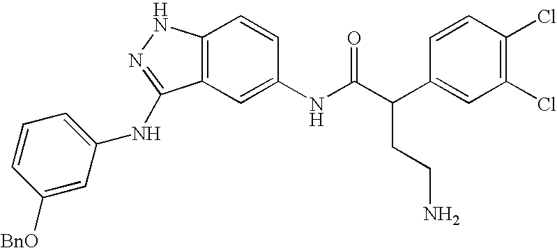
C12=C(C=C(NC(C(C3=CC(Cl)=C(Cl)C=C3)CCN)=O)C=C1)C(NC1=CC=CC([BnO])=C1)=NN2
